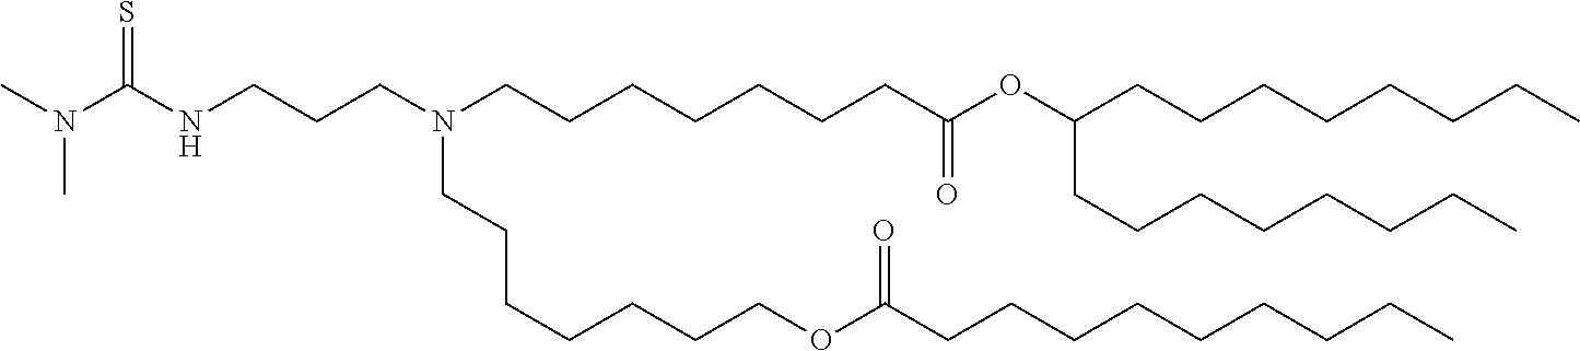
C(CC)CCCCCCC(OCCCCCCCN(CCCCCCCC(=O)OC(CCCCCCCC)CCCCCCCC)CCCNC(N(C)C)=S)=O
